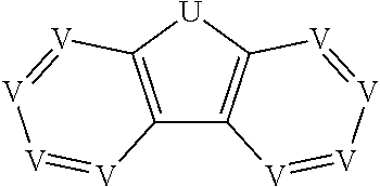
C12=C([U]C3=C1[V]=[V][V]=[V]3)[V]=[V][V]=[V]2
